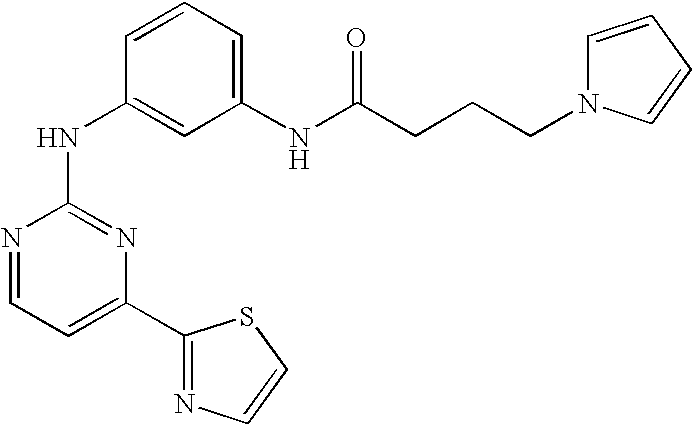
N1=CC=C(C2=NC=CS2)N=C1NC1=CC(NC(CCCN2C=CC=C2)=O)=CC=C1
